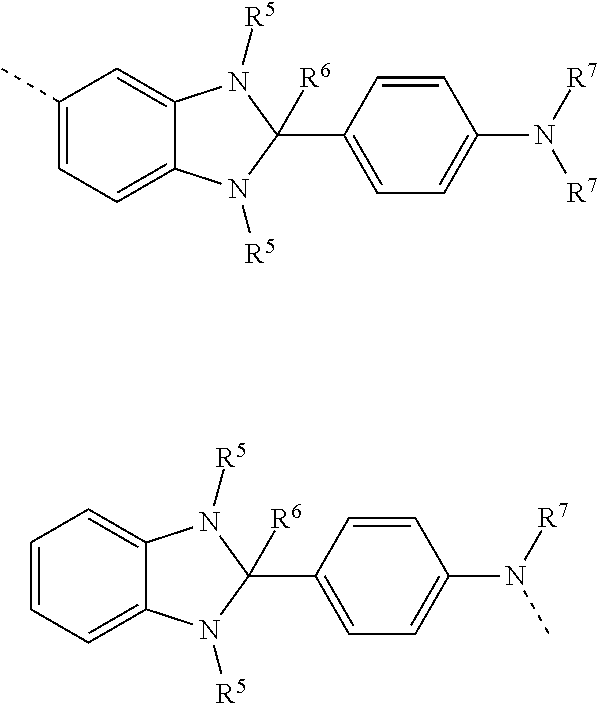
C1(C)=CC=C2C(=C1)N([R5])C(C1=CC=C(N([R7])[R7])C=C1)([R6])N2[R5].C1=CC=C2C(=C1)N([R5])C(C1=CC=C(N([R7])C)C=C1)([R6])N2[R5]
